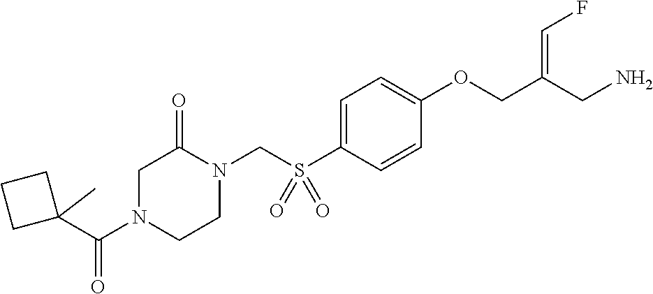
C1=C(S(CN2C(=O)CN(C(C3(C)CCC3)=O)CC2)(=O)=O)C=CC(OCC(CN)=CF)=C1
